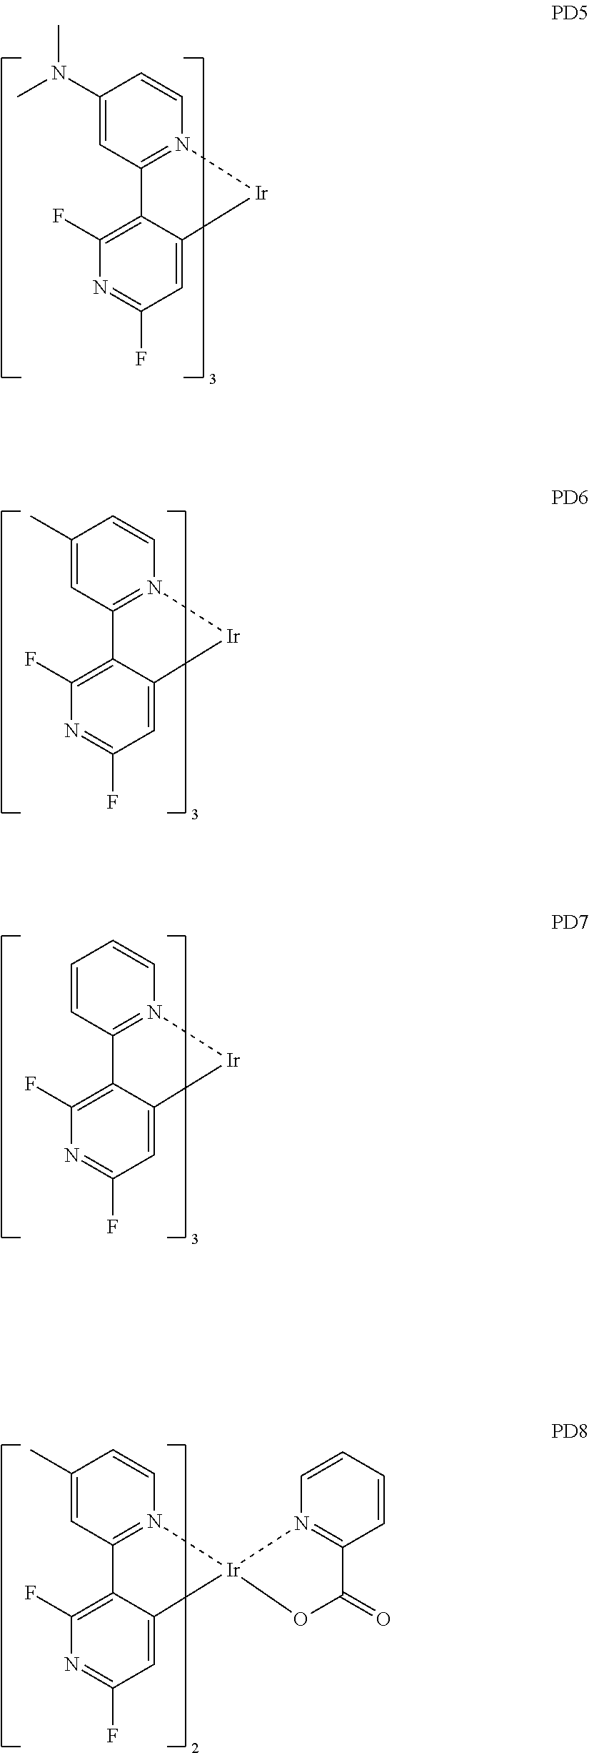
C1(C)=CC2=N(C=C1)[Ir]C1=CC(F)=NC(F)=C21.C1(C)=CC2=N(C=C1)[Ir]1(C3=CC(F)=NC(F)=C23)OC(=O)C2=N1C=CC=C2.C1(N(C)C)=CC2=N(C=C1)[Ir]C1=CC(F)=NC(F)=C21.C1=CC2=N(C=C1)[Ir]C1=CC(F)=NC(F)=C21
